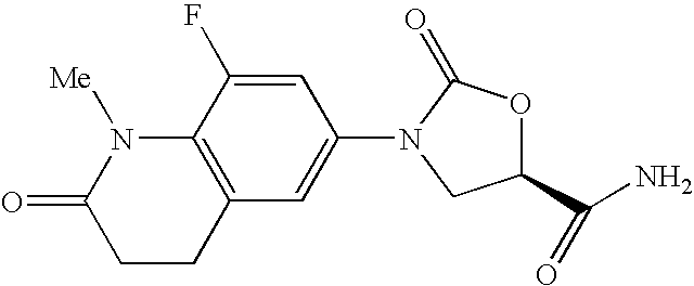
C12=C(C=C(N3C(=O)OC(C(=O)N)C3)C=C1F)CCC(=O)N2[Me]
